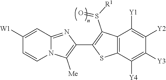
N12C(=NC(C3=C(S(=O)[R1])C4=C(S3)C([Y4])=C([Y3])C([Y2])=C4[Y1])=C1[Me])C=C([W1])C=C2
